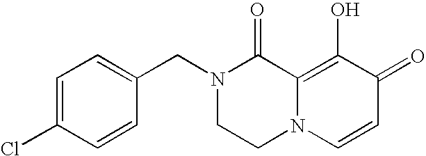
N1(CC2=CC=C(Cl)C=C2)CCN2C(=C(O)C(=O)C=C2)C1=O
